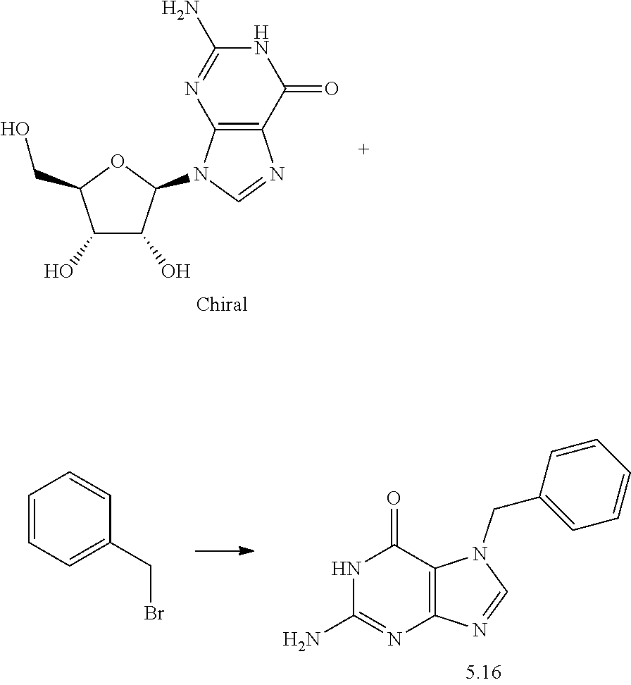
N1=C(N)NC(=O)C2=C1N(C1C(O)C(O)C(CO)O1)C=N2.N1C(N)=NC2=C(C1=O)N(CC1=CC=CC=C1)C=N2.C1=CC=C(CBr)C=C1
